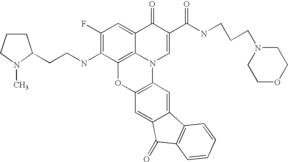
C1(F)=C(NCCC2CCCN2C)C2=C3C(=C1)C(=O)C(C(=O)NCCCN1CCOCC1)=CN3C1=C(O2)C=C2C(=C1)C1=C(C2=O)C=CC=C1
